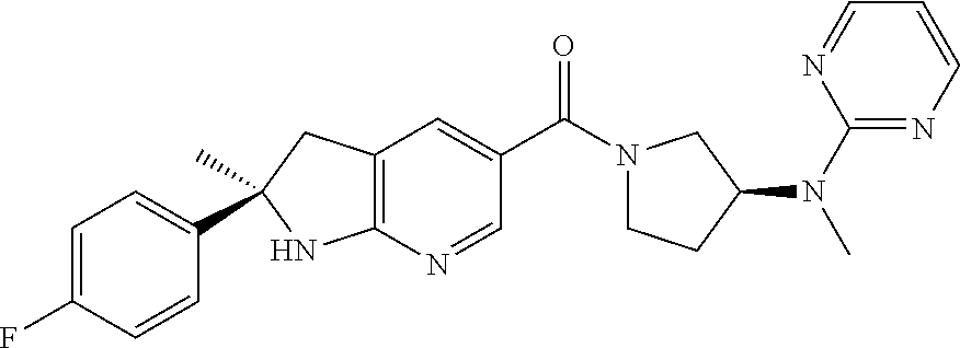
C12=C(C=C(C(=O)N3CCC(N(C4=NC=CC=N4)C)C3)C=N1)CC(C)(C1=CC=C(F)C=C1)N2
